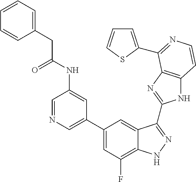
C1=C(C2=CC(F)=C3C(=C2)C(C2=NC4=C(N2)C=CN=C4C2=CC=CS2)=NN3)C=C(NC(=O)CC2=CC=CC=C2)C=N1
